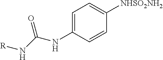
C1=C(NC(=O)N[R])C=CC([NHSO2NH2])=C1
